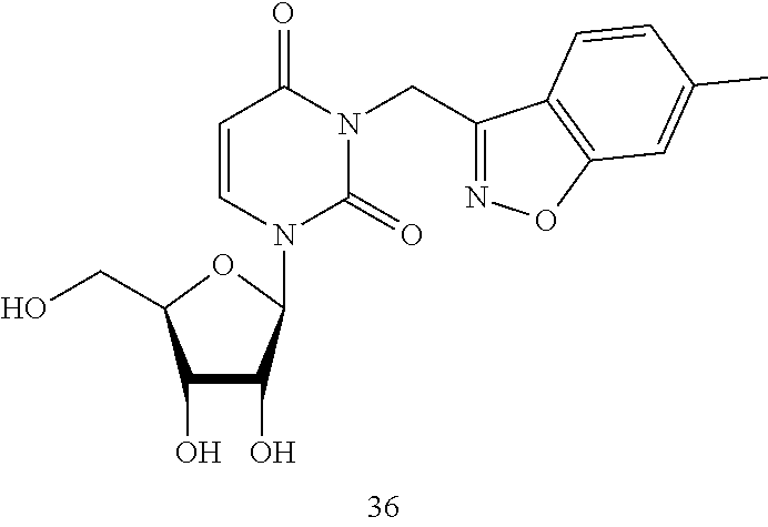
C1(O)C(O)C(N2C=CC(=O)N(CC3=NOC4=C3C=CC(C)=C4)C2=O)OC1CO
